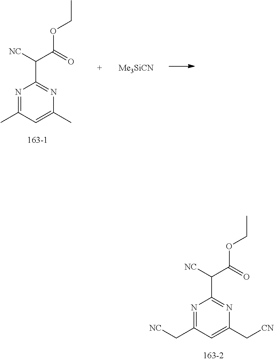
N1=C(C[NC])C=C(C[CN])N=C1C([NC])C(=O)OCC.N1=C(C)C=C(C)N=C1C([NC])C(=O)OCC.[Me3SiCN]
